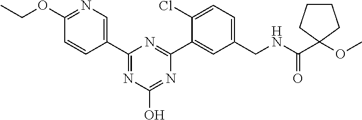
C1(CNC(C2(OC)CCCC2)=O)=CC=C(Cl)C(C2=NC(C3=CN=C(OCC)C=C3)=NC(O)=N2)=C1
